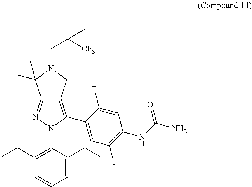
C12=NN(C3=C(CC)C=CC=C3CC)C(C3=CC(F)=C(NC(N)=O)C=C3F)=C1CN(CC([CF3])(C)C)C2(C)C
